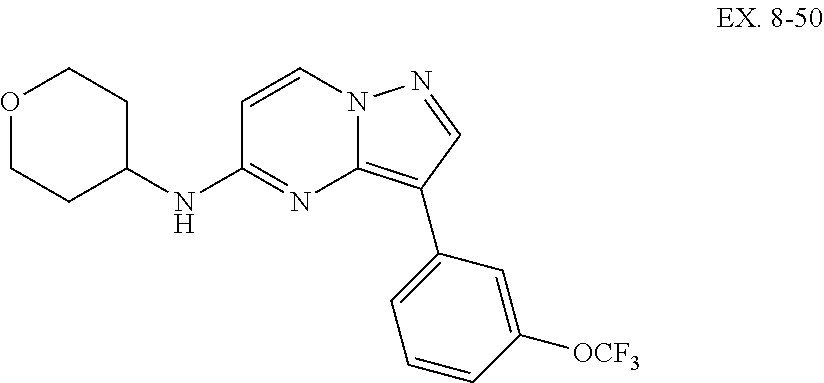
N(C1=NC2=C(C3=CC=CC([OCF3])=C3)C=NN2C=C1)C1CCOCC1
